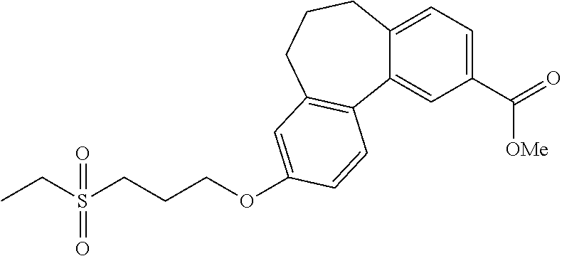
C(=O)(C1=CC=C2C(=C1)C1=C(CCC2)C=C(OCCCS(=O)(CC)=O)C=C1)[OMe]
